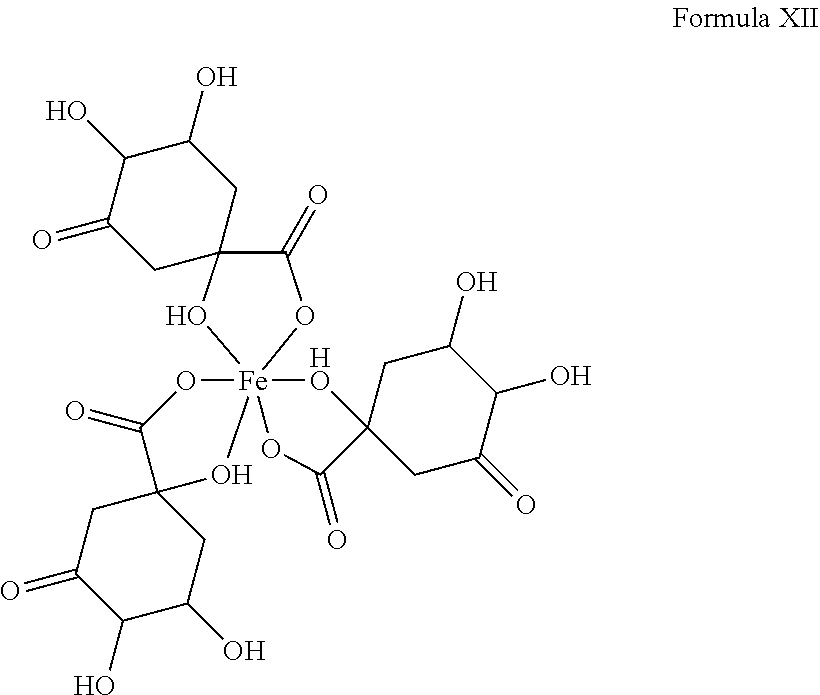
C1(=O)C2(O[Fe]34(O1)([HO]C1(CC(=O)C(O)C(O)C1)C(=O)O3)OC(=O)C1(O4)CC(=O)C(O)C(O)C1)CC(O)C(O)C(=O)C2
